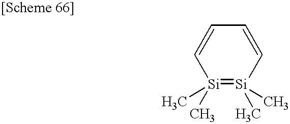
[Si]1(C)(C)=[Si](C)(C)C=CC=C1
